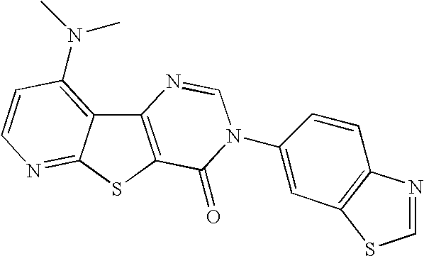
C12=C(SC3=NC=CC(N(C)C)=C13)C(=O)N(C1=CC3=C(C=C1)N=CS3)C=N2
